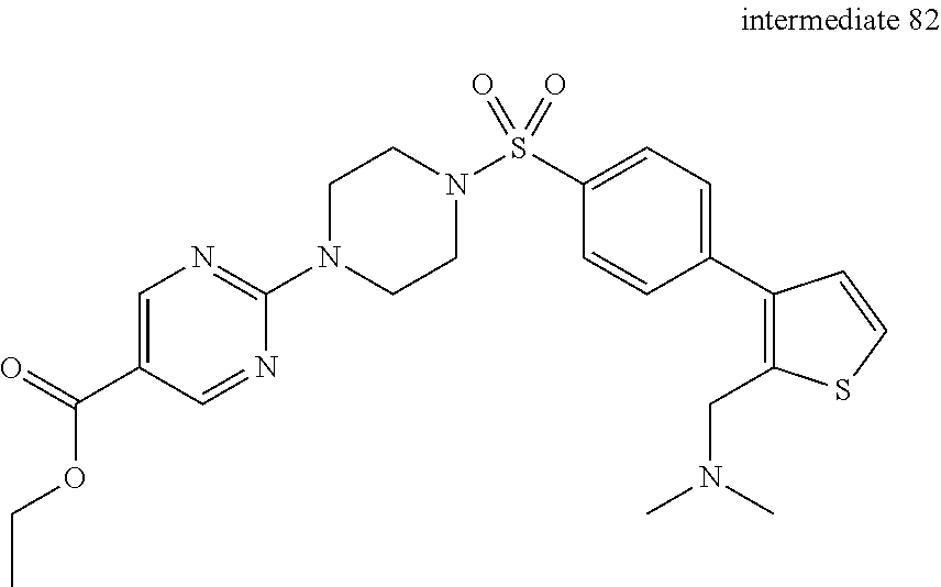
C1=C(C(=O)OCC)C=NC(N2CCN(S(C3=CC=C(C4=C(CN(C)C)SC=C4)C=C3)(=O)=O)CC2)=N1
